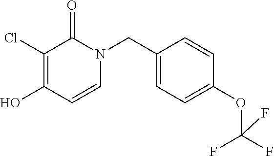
OC1=C(Cl)C(=O)N(CC2=CC=C(OC(F)(F)F)C=C2)C=C1
